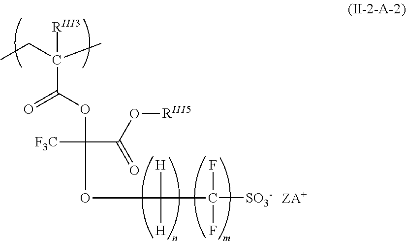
C(C(F)(F)[SO3-])([H])([H])OC(OC(C([RIII3])(C)CC)=O)([F3C])C(O[RIII5])=O
